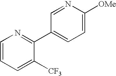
C1=CC=C([CF3])C(C2=CC=C([OMe])N=C2)=N1
